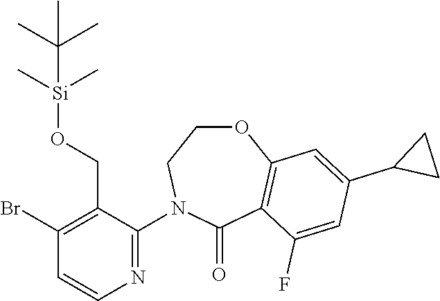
C1(Br)=C(CO[Si](C)(C)C(C)(C)C)C(N2CCOC3=C(C2=O)C(F)=CC(C2CC2)=C3)=NC=C1
